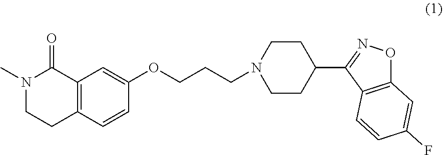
C12=C(C=CC(OCCCN3CCC(C4=NOC5=C4C=CC(F)=C5)CC3)=C1)CCN(C)C2=O
